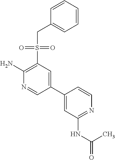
C1=CC=CC=C1CS(C1=C(N)N=CC(C2=CC(NC(=O)C)=NC=C2)=C1)(=O)=O
